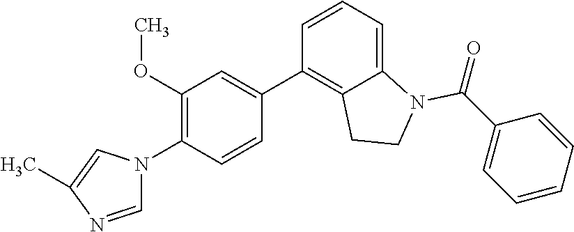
C12=CC=CC(C3=CC(OC)=C(N4C=NC(C)=C4)C=C3)=C1CCN2C(C1=CC=CC=C1)=O
